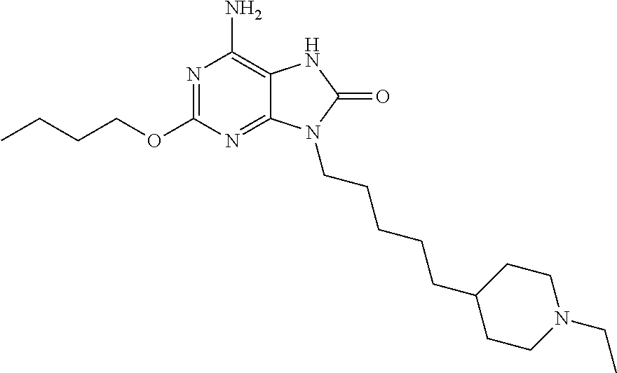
N1=C(OCCCC)N=C2C(=C1N)NC(=O)N2CCCCCC1CCN(CC)CC1
